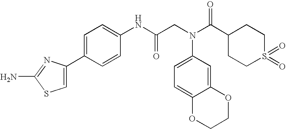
NC1=NC(C2=CC=C(NC(CN(C3=CC=C4C(=C3)OCCO4)C(C3CCS(=O)(=O)CC3)=O)=O)C=C2)=CS1
